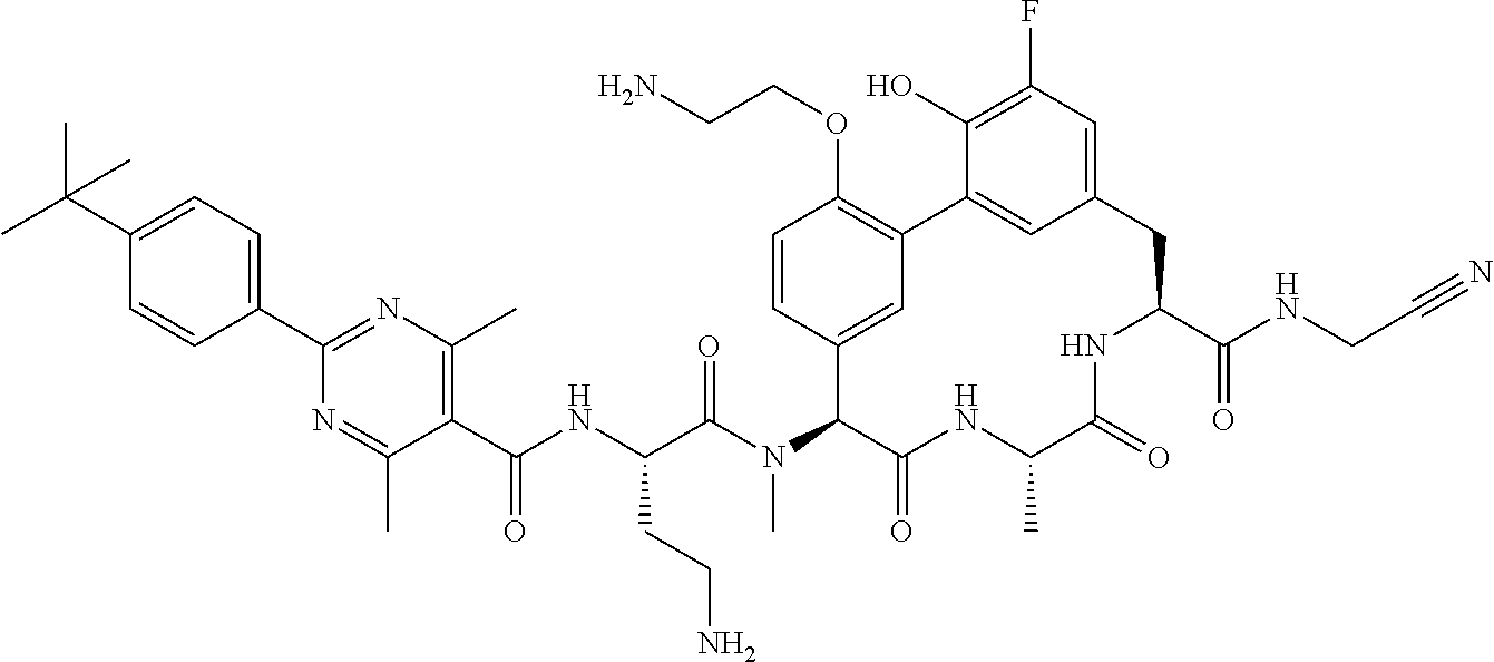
CC(C1=CC=C(C2=NC(C)=C(C(=O)NC(CCN)C(=O)N(C)C3C4=CC(=C(OCCN)C=C4)C4=CC(=CC(F)=C4O)CC(C(=O)NCC#N)NC(=O)C(C)NC3=O)C(C)=N2)C=C1)(C)C
